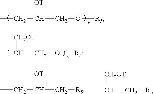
CCC(CO[R5])[OT].C(CO[R5])([CH2OT])C.CCC(C[R5])[OT].C(C[R5])([CH2OT])C
